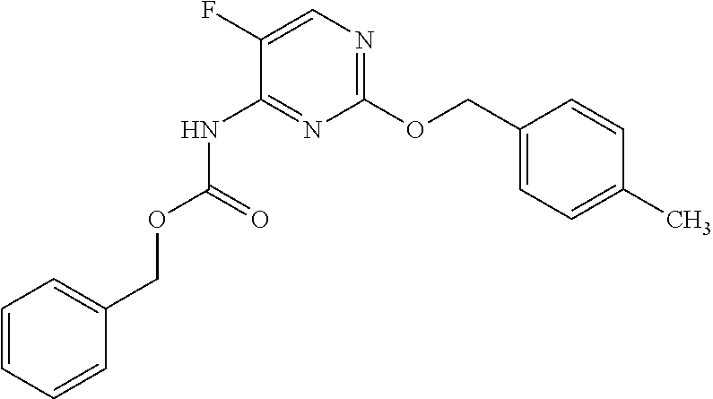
C1(F)=CN=C(OCC2=CC=C(C)C=C2)N=C1NC(OCC1=CC=CC=C1)=O
